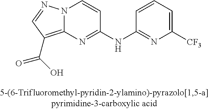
N12C(=C(C(O)=O)C=N1)N=C(NC1=NC([CF3])=CC=C1)C=C2
